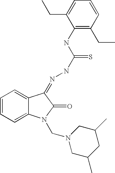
C1=CC=C2C(=C1)C(=NNC(NC1=C(CC)C=CC=C1CC)=S)C(=O)N2CN1CC(C)CC(C)C1
